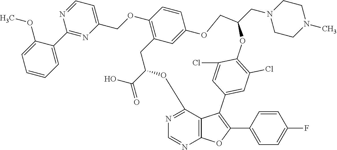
C12=NC=NC3=C1C(=C(C1=CC=C(F)C=C1)O3)C1=CC(Cl)=C(C(Cl)=C1)OC(CN1CCN(C)CC1)COC1=CC(=C(OCC3=CC=NC(C4=CC=CC=C4OC)=N3)C=C1)CC(C(=O)O)O2
